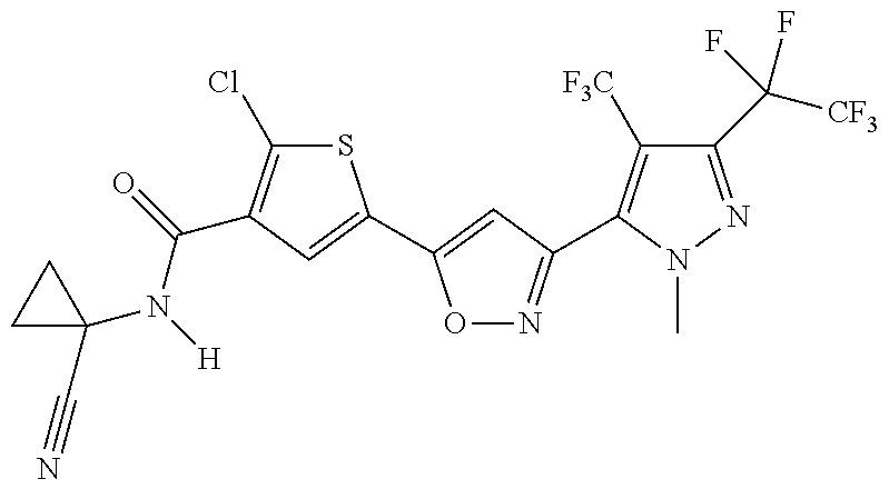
C1(N(C(=O)C2=C(Cl)SC(C3=CC(C4=C([F3C])C(C([CF3])(F)F)=NN4C)=NO3)=C2)[H])(C#N)CC1
